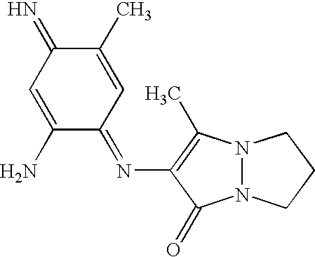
C1(C)=CC(=NC2=C(C)N3N(C2=O)CCC3)C(N)=CC1=N
